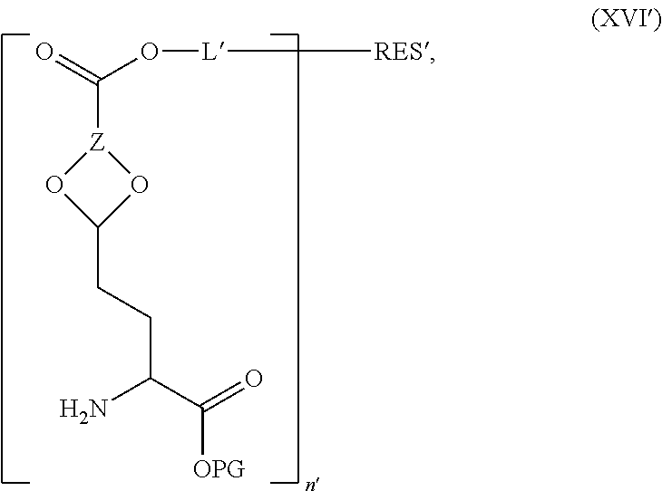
NC(C(=O)[OPG])CCC1O[Z](C(O[L][RES])=O)O1
